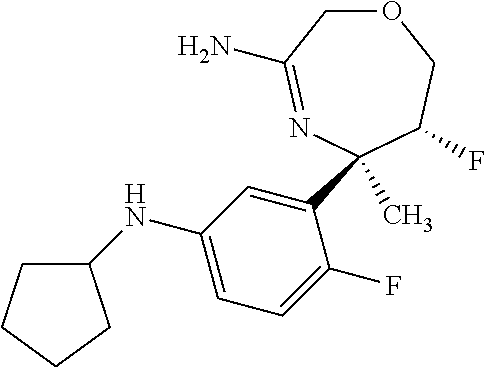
O1CC(N)=NC(C)(C2=CC(NC3CCCC3)=CC=C2F)C(F)C1
